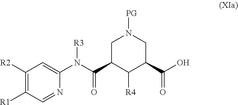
C1C(C(N(C2=CC([R2])=C([R1])C=N2)[R3])=O)C([R4])C(C(O)=O)CN1[PG]
